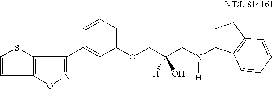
C1=CSC2=C1ON=C2C1=CC(OCC(CN(C2C3=C(CC2)C=CC=C3)[H])([H])O)=CC=C1
